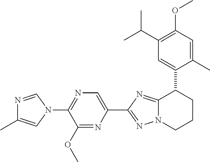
N1=C(N2C=NC(C)=C2)C(OC)=NC(C2=NN3C(=N2)C(C2=CC(C(C)C)=C(OC)C=C2C)CCC3)=C1
